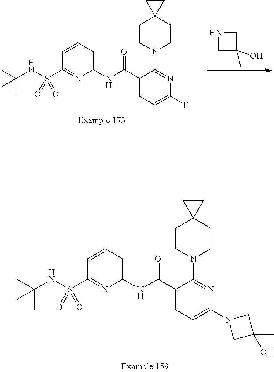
N1(C2=CC=C(C(NC3=CC=CC(S(=O)(=O)NC(C)(C)C)=N3)=O)C(N3CCC4(CC3)CC4)=N2)CC(C)(O)C1.O=S(C1=NC(NC(C2=CC=C(F)N=C2N2CCC3(CC2)CC3)=O)=CC=C1)(=O)NC(C)(C)C.C1C(C)(O)CN1
